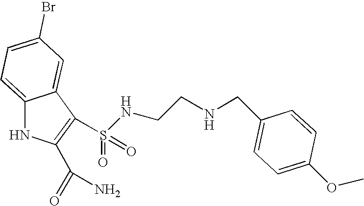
C1(Br)=CC=C2C(=C1)C(S(=O)(=O)NCCNCC1=CC=C(OC)C=C1)=C(C(N)=O)N2
